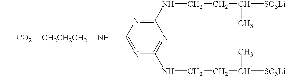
C[CO2][CH2CH2CH2]NC1=NC(NCCC(C)[SO3Li])=NC(NCCC([SO3Li])C)=N1
